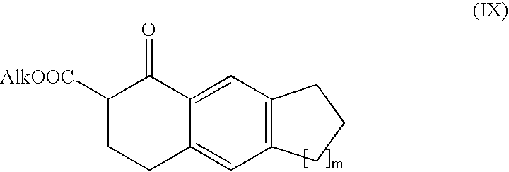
C1([AlkOOC])CCC2=CC3=C(C=C2C1=O)CCC3
